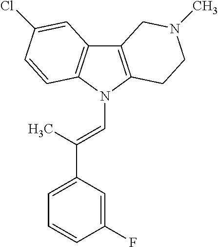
C12=C(N(C=C(C3=CC=CC(F)=C3)C)C3=C1C=C(Cl)C=C3)CCN(C)C2
